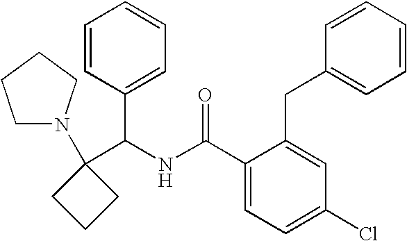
C1(C(NC(C2=CC=C(Cl)C=C2CC2=CC=CC=C2)=O)C2=CC=CC=C2)(N2CCCC2)CCC1
